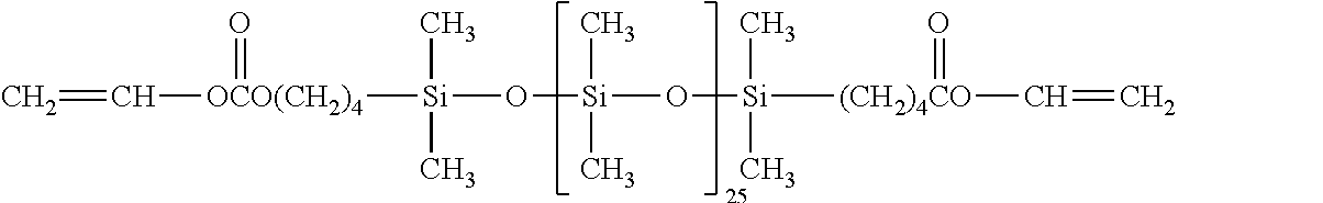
C=C[OCO(CH2)4](=O)[Si](C)(C)O[Si](O[Si](C)(C)[(CH2)4CO](C=C)=O)(C)C
